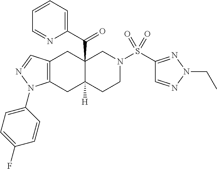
C1(S(N2CC3(C(C4=CC=CC=N4)=O)C([H])(CC2)CC2=C(C3)C=NN2C2=CC=C(F)C=C2)(=O)=O)=NN(CC)N=C1
